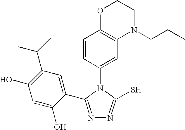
C1=CC(N2C(S)=NN=C2C2=CC(C(C)C)=C(O)C=C2O)=CC2=C1OCCN2CCC
